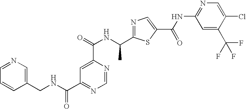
N1=C(C(NC(=O)C2=CC(C(NCC3=CN=CC=C3)=O)=NC=N2)C)SC(C(NC2=NC=C(Cl)C(C(F)(F)F)=C2)=O)=C1
